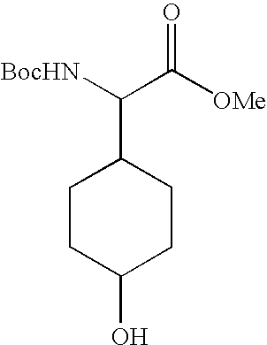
C1CC(O)CCC1C(C([OMe])=O)[BocHN]
